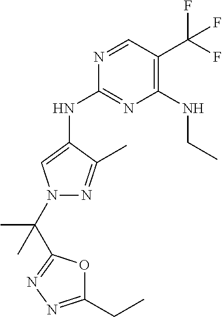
C1(NC2=CN(C(C3=NN=C(CC)O3)(C)C)N=C2C)=NC(NCC)=C(C(F)(F)F)C=N1
